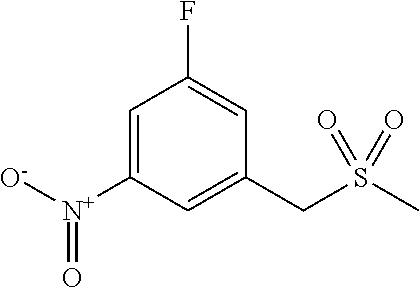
C1=C([N+]([O-])=O)C=C(CS(C)(=O)=O)C=C1F
